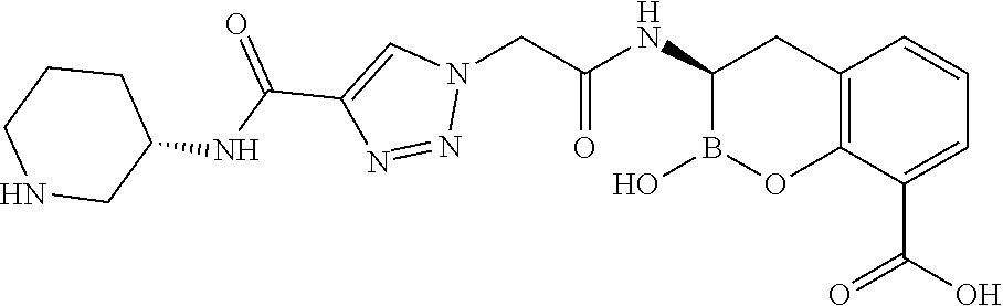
C12=C(C(C(O)=O)=CC=C1)OB(O)C(NC(CN1C=C(C(NC3CCCNC3)=O)N=N1)=O)C2
